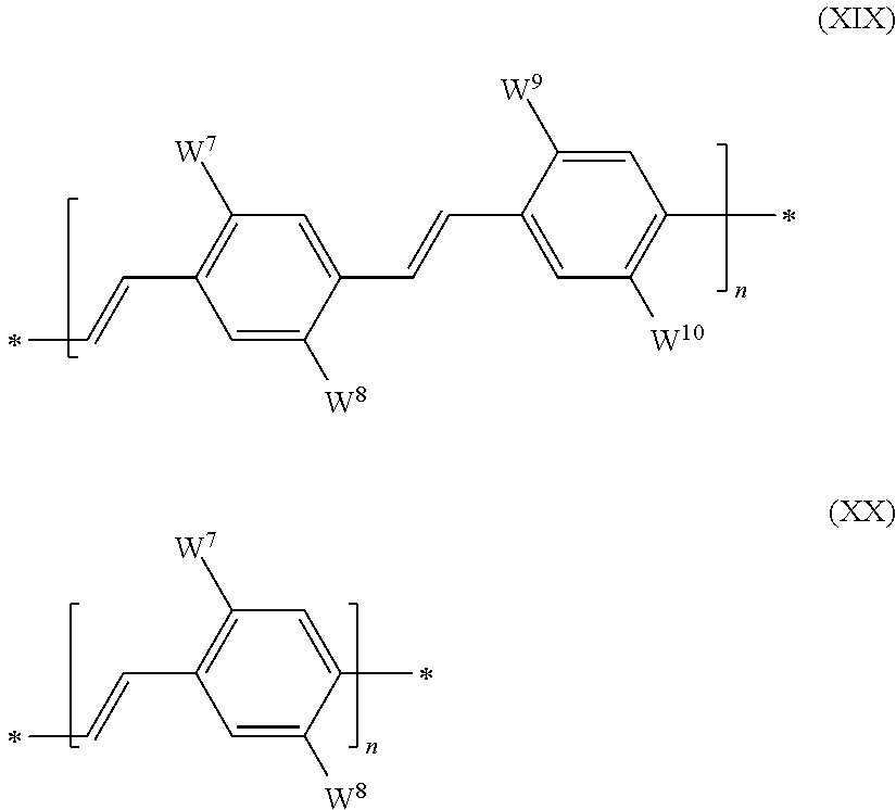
C1=C([W8])C(C=CC2=CC([W10])=C(C)C=C2[W9])=CC([W7])=C1C=CC.C1=C([W8])C(C)=CC([W7])=C1C=CC
